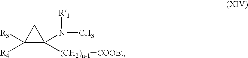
C1([R4])([R3])C([(CH2)n-1][COOEt])(N([R1])C)C1
